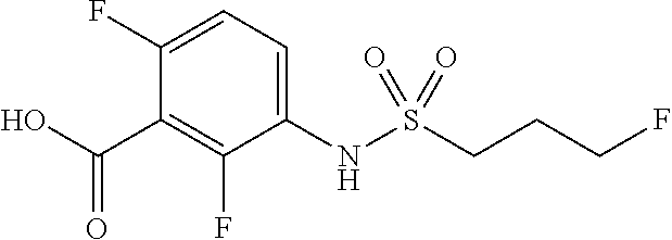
C1(NS(CCCF)(=O)=O)=CC=C(F)C(C(O)=O)=C1F
